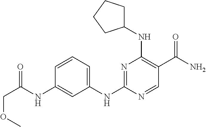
C1=CC=C(NC2=NC(NC3CCCC3)=C(C(N)=O)C=N2)C=C1NC(COC)=O
